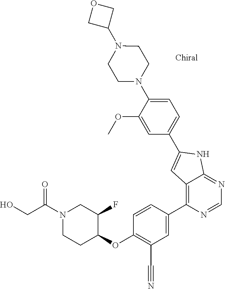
O(C1=C(C#N)C=C(C2=C3C(=NC=N2)NC(C2=CC=C(N4CCN(C5COC5)CC4)C(OC)=C2)=C3)C=C1)C1C(F)CN(C(CO)=O)CC1
